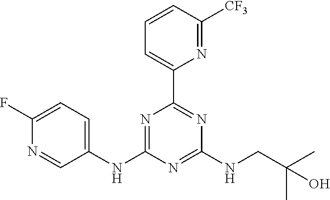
C1(F)=CC=C(NC2=NC(C3=CC=CC([CF3])=N3)=NC(NCC(C)(C)O)=N2)C=N1
